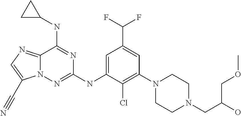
C12=NC=C(C#N)N1N=C(NC1=CC(C(F)F)=CC(N3CCN(CC(O)COC)CC3)=C1Cl)N=C2NC1CC1
